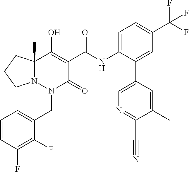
C1=CC(F)=C(F)C(CN2C(=O)C(C(=O)NC3=CC=C(C(F)(F)F)C=C3C3=CN=C(C#N)C(C)=C3)=C(O)C3(C)N2CCC3)=C1
